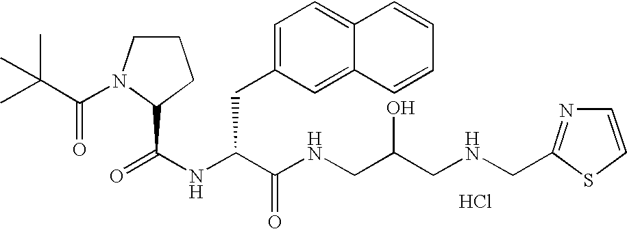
Cl.N(C(C(NCC(CNCC1=NC=CS1)O)=O)CC1=CC=C2C(=C1)C=CC=C2)C(=O)C1N(C(=O)C(C)(C)C)CCC1
